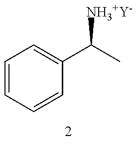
C1=CC=CC(C(C)[NH3+Y-])=C1
